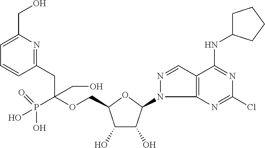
C(OCC1C(O)C(O)C(N2C3=C(C=N2)C(NC2CCCC2)=NC(Cl)=N3)O1)(P(O)(O)=O)(CC1=NC(CO)=CC=C1)CO
